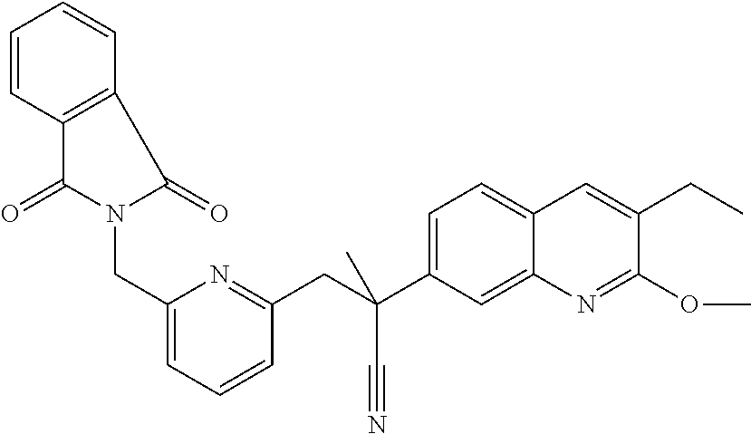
C1(OC)=NC2=CC(C(CC3=NC(CN4C(=O)C5=C(C4=O)C=CC=C5)=CC=C3)(C#N)C)=CC=C2C=C1CC
